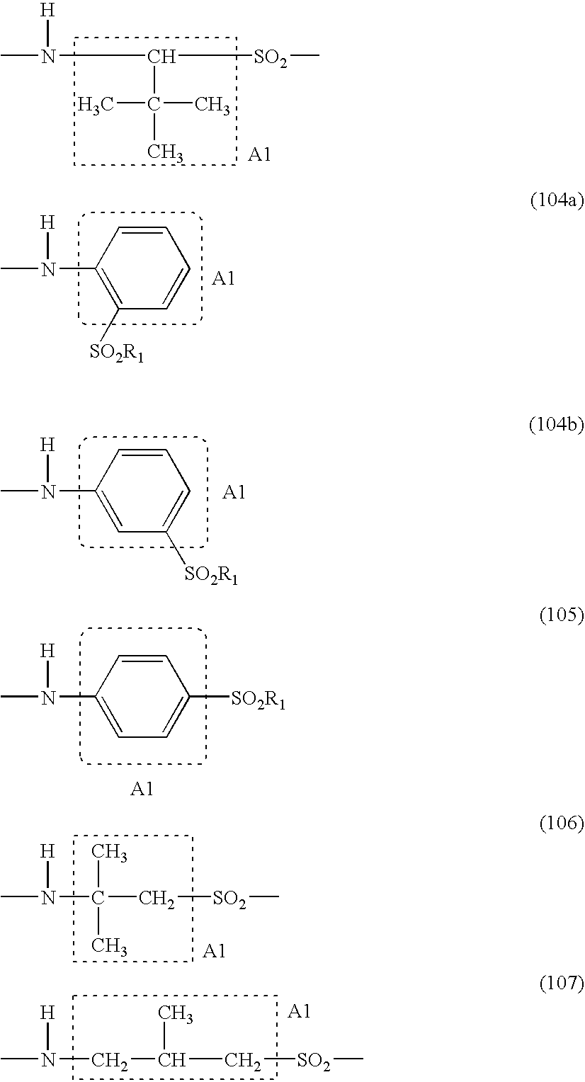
CN(C(C(C)(C)C)[SO2]C)[H].C1=CC(N(C)[H])=C([SO2R1])C=C1.C1=CC(N(C)[H])=CC([SO2R1])=C1.C1=CC(N(C)[H])=CC=C1[SO2R1].CN([H])C(C)(C)C[SO2]C.CN([H])CC(C[SO2]C)C
